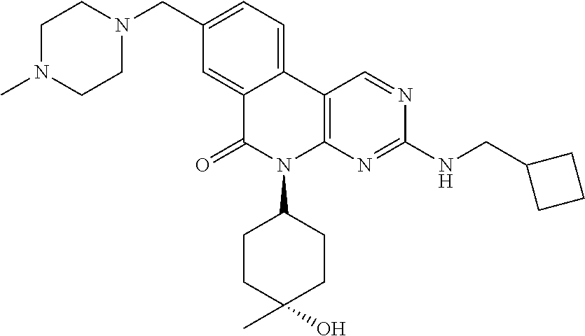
C12=CC(CN3CCN(C)CC3)=CC=C1C1=C(N(C3CCC(O)(C)CC3)C2=O)N=C(NCC2CCC2)N=C1
